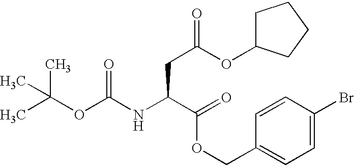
CC(OC(NC(C(=O)OCC1=CC=C(Br)C=C1)CC(=O)OC1CCCC1)=O)(C)C
